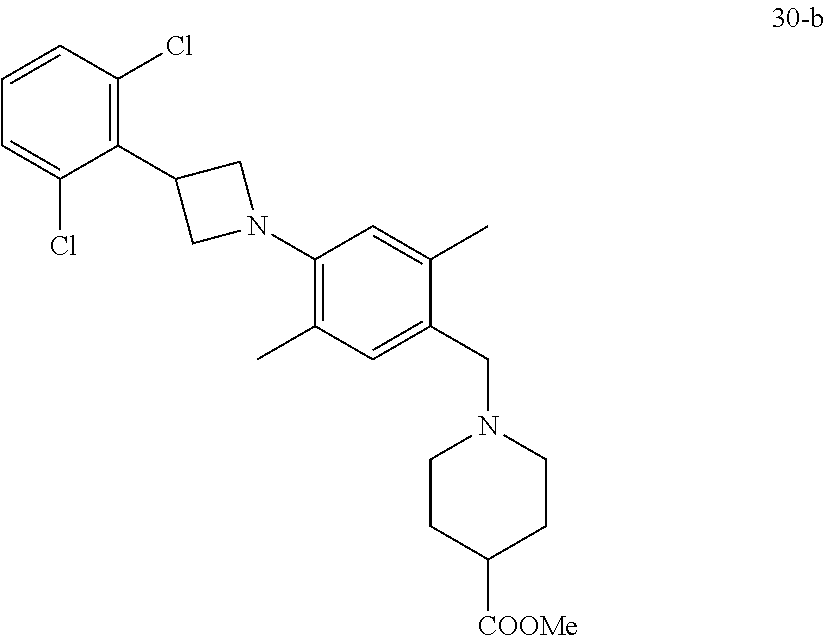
C1=CC(Cl)=C(C2CN(C3=C(C)C=C(CN4CCC([COOMe])CC4)C(C)=C3)C2)C(Cl)=C1
